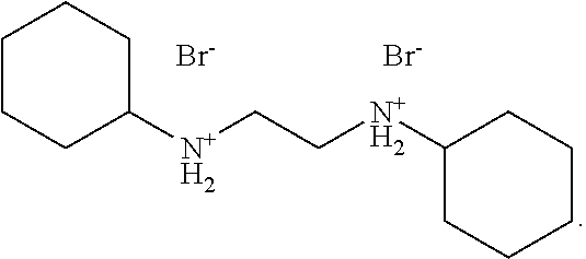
C1CCC([N+H2]CC[N+H2]C2CCCCC2)CC1.[Br-].[Br-]
